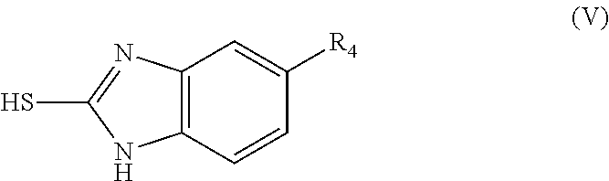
C12=C(C=CC([R4])=C1)NC(S)=N2
